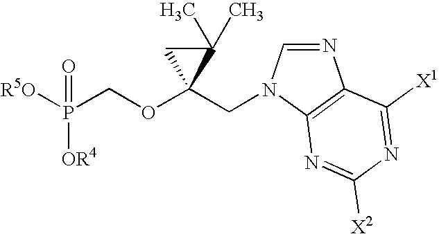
[OR5]P(COC1(CN2C=NC3=C2N=C([X2])N=C3[X1])C(C)(C)C1)([OR4])=O
